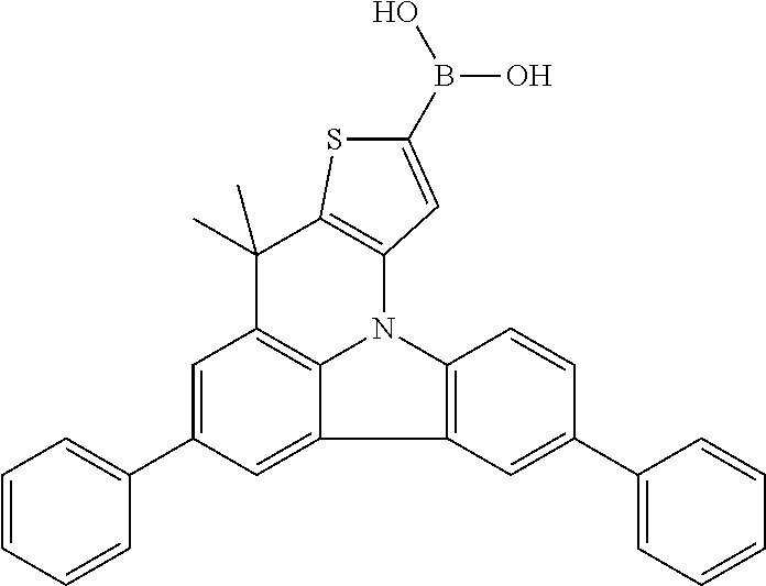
C1=C(C2=CC=CC=C2)C=C2C3=C1C(C)(C)C1=C(N3C3=C2C=C(C2=CC=CC=C2)C=C3)C=C(B(O)O)S1
